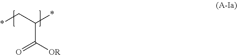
C(C(*)C([OR])=O)*
